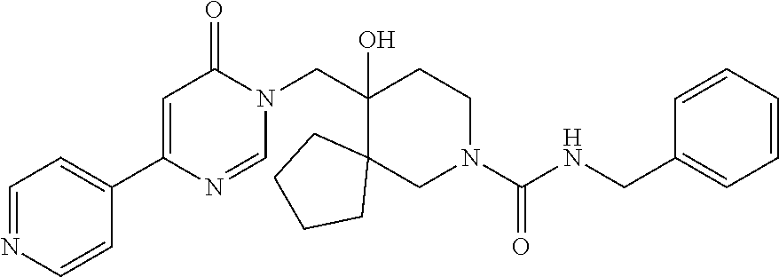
C1=NC=CC(C2=CC(=O)N(CC3(O)CCN(C(NCC4=CC=CC=C4)=O)CC34CCCC4)C=N2)=C1
